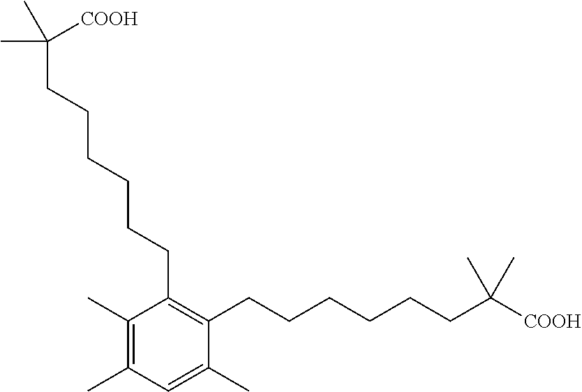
C1(C)=C(C)C=C(C)C(CCCCCCC([COOH])(C)C)=C1CCCCCCC(C)([COOH])C
